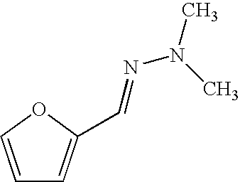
C1=COC(C=NN(C)C)=C1
